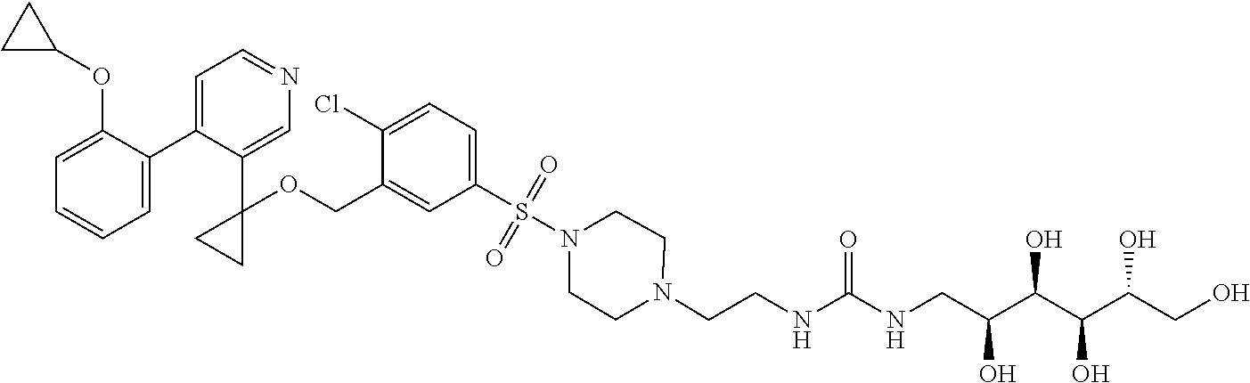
C1=C(C2=CC=NC=C2C2(OCC3=CC(S(N4CCN(CCNC(NCC(C(C(C(CO)O)O)O)O)=O)CC4)(=O)=O)=CC=C3Cl)CC2)C(OC2CC2)=CC=C1
